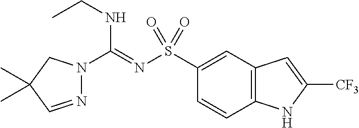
C1(S(N=C(NCC)N2N=CC(C)(C)C2)(=O)=O)=CC2=C(C=C1)NC([CF3])=C2
